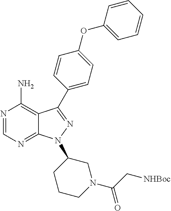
N1=CN=C2C(=C1N)C(C1=CC=C(OC3=CC=CC=C3)C=C1)=NN2C1CCCN(C(C[NHBoc])=O)C1
